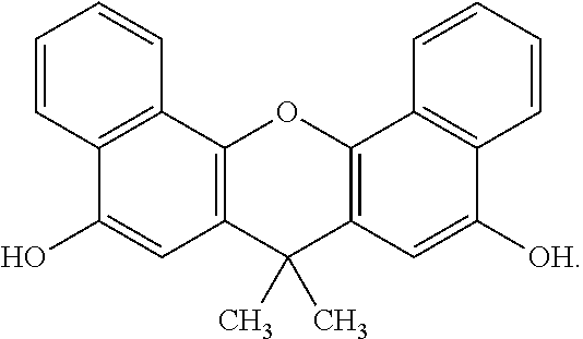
C1=CC2=C(C=C1)C1=C(C=C2O)C(C)(C)C2=C(O1)C1=C(C([OH])=C2)C=CC=C1
